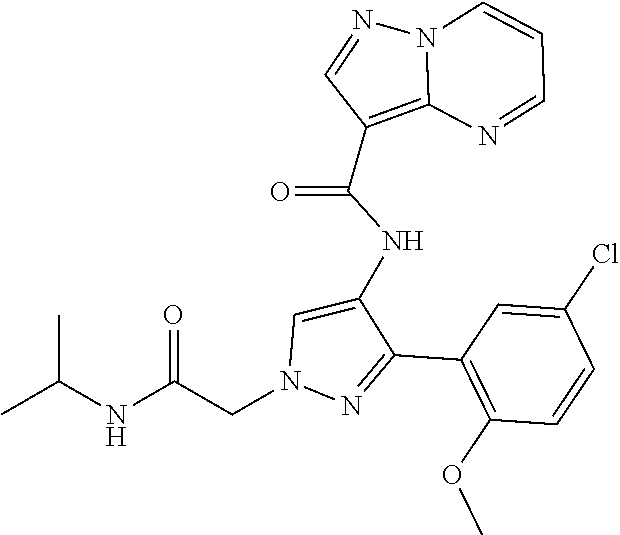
N12C(=C(C(NC3=CN(CC(NC(C)C)=O)N=C3C3=C(OC)C=CC(Cl)=C3)=O)C=N1)N=CC=C2
